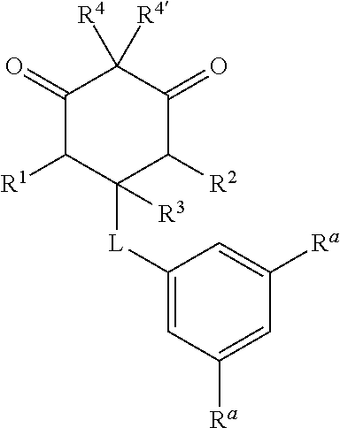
C1(=O)C([R1])C([R3])([L]C2=CC([Ra])=CC([Ra])=C2)C([R2])C(=O)C1([R4])[R4]
